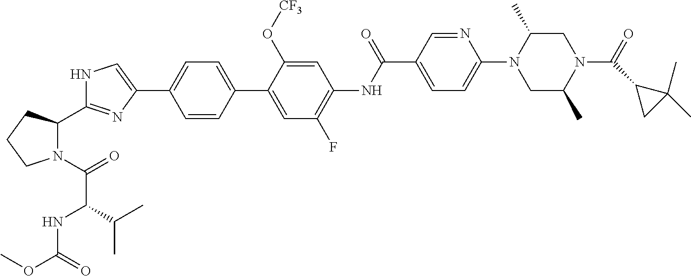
C1=CC(C2=CC(F)=C(NC(C3=CC=C(N4CC(C)N(C(=O)C5CC5(C)C)CC4C)N=C3)=O)C=C2O[CF3])=CC=C1C1=CNC(C2N(C(=O)C(NC(OC)=O)C(C)C)CCC2)=N1
